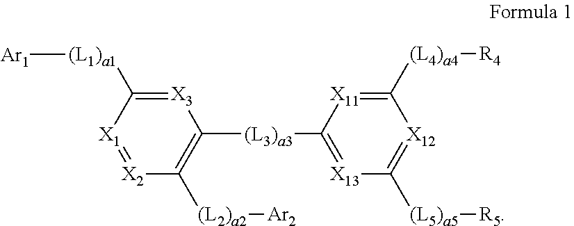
[X1]1=[X2]C([(L2)a2][Ar2])=C([(L3)a3]C2=[X13]C([(L5)a5][R5])=[X12]C([(L4)a4][R4])=[X11]2)[X3]=C1[(L1)a1][Ar1]
